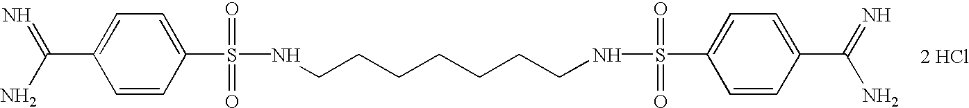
[2 HCl].C1=CC(S(=O)(NCCCCCCCNS(=O)(C2=CC=C(C(=N)N)C=C2)=O)=O)=CC=C1C(N)=N
